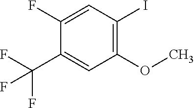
C1(OC)=C(I)C=C(F)C(C(F)(F)F)=C1
